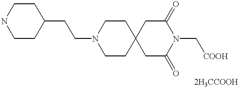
C1CC2(CCN1CCC1CCNCC1)CC(=O)N(C[COOH])C(=O)C2
